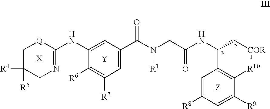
[X].[Y].C1(NC2=CC(C(N(CC(NC(C[COR])C3=C([R10])C([R9])=CC([R8])=C3)=O)[R1])=O)=CC([R7])=C2[R6])=NCC([R4])([R5])C[Q]1.[Z]
